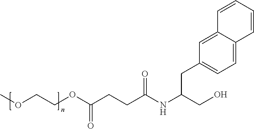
COCCOC(CCC(NC(CC1=CC=C2C(=C1)C=CC=C2)CO)=O)=O
